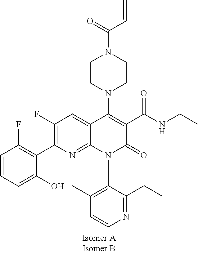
C1(F)=C(C2=C(F)C=CC=C2O)N=C2C(=C1)C(N1CCN(C(=O)C=C)CC1)=C(C(NCC)=O)C(=O)N2C1=C(C)C=CN=C1C(C)C
